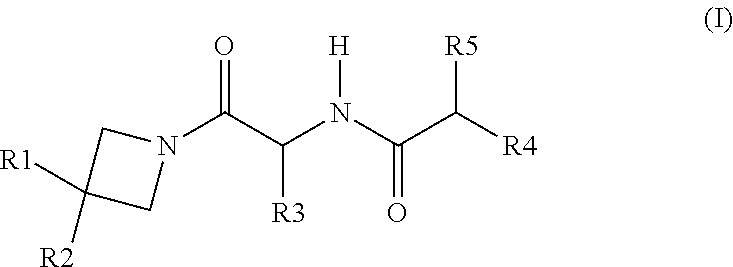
N1(C(C([R3])N([H])C(=O)C([R5])[R4])=O)CC([R2])([R1])C1
